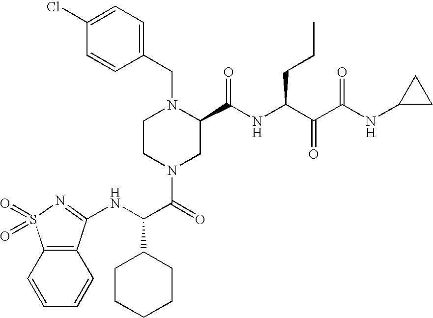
C1(CN2CCN(C(=O)C(NC3=NS(=O)(=O)C4=C3C=CC=C4)C3CCCCC3)CC2C(NC(C(C(NC2CC2)=O)=O)CCC)=O)=CC=C(Cl)C=C1
